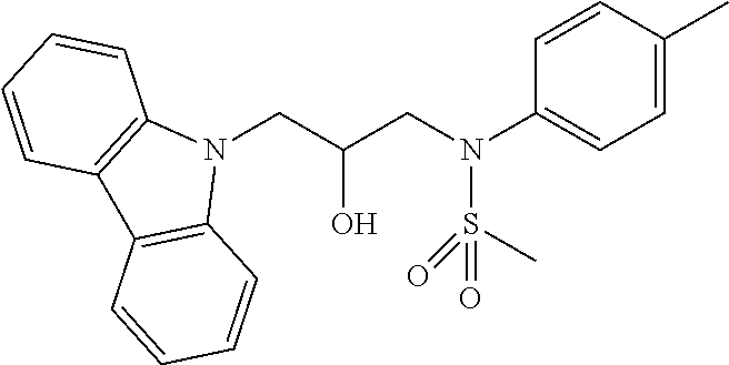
N1(CC(CN(C2=CC=C(C)C=C2)S(C)(=O)=O)O)C2=C(C3=C1C=CC=C3)C=CC=C2
